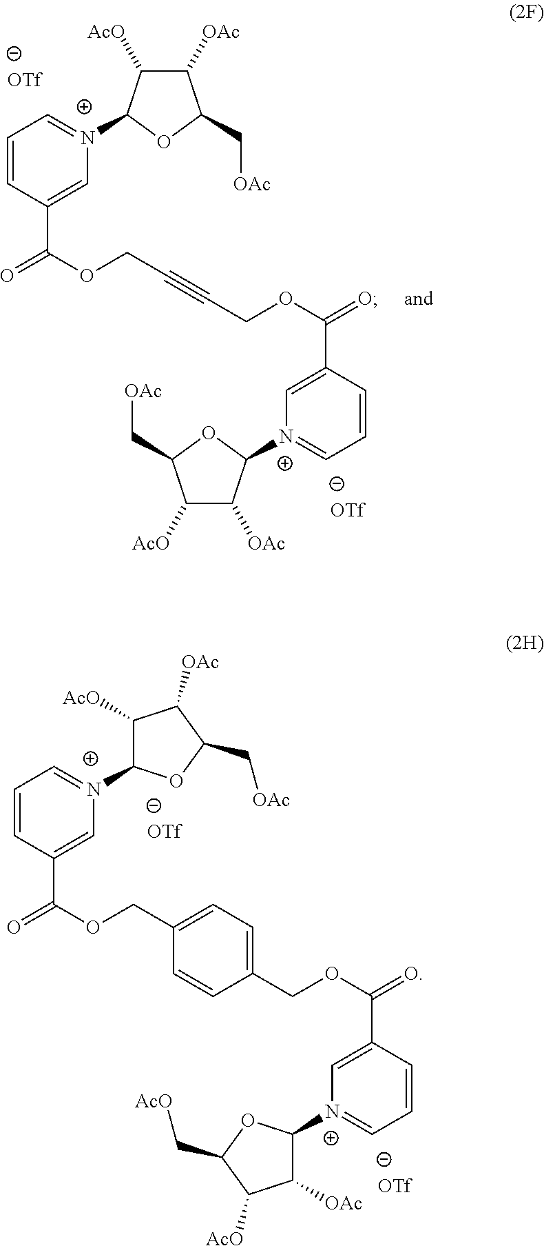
C1([OAc])C([AcO])C(N2=CC=CC(C(OCC#CCOC(=O)C3=C[N+](C4C([OAc])C([AcO])C(C[OAc])O4)=CC=C3)=O)=C2)OC1C[OAc].C1(N2=CC=CC(C(OCC3=CC=C(COC(=O)C4=C[N+](C5C([OAc])C([AcO])C(C[AcO])O5)=CC=C4)C=C3)=O)=C2)C([AcO])C([OAc])C(C[OAc])O1
